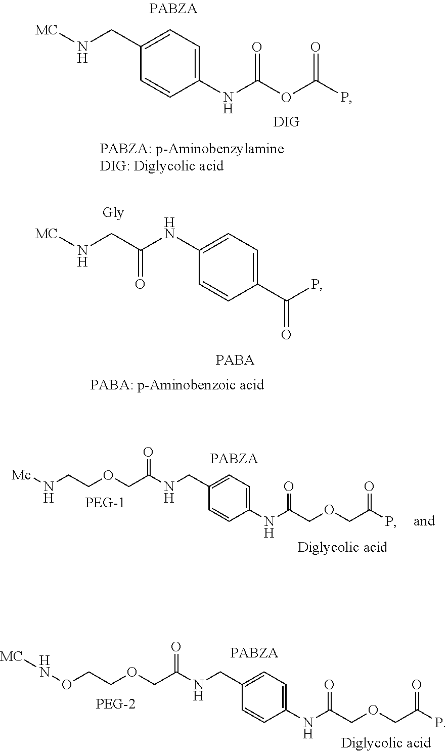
C1(NC(CN[MC])=O)=CC=C(C(P)=O)C=C1.C1(CNC(COCCON[MC])=O)=CC=C(NC(COCC(P)=O)=O)C=C1.C1(NC(OC(P)=O)=O)=CC=C(CN[MC])C=C1.C1(CNC(COCCN[Mc])=O)=CC=C(NC(COCC(P)=O)=O)C=C1
